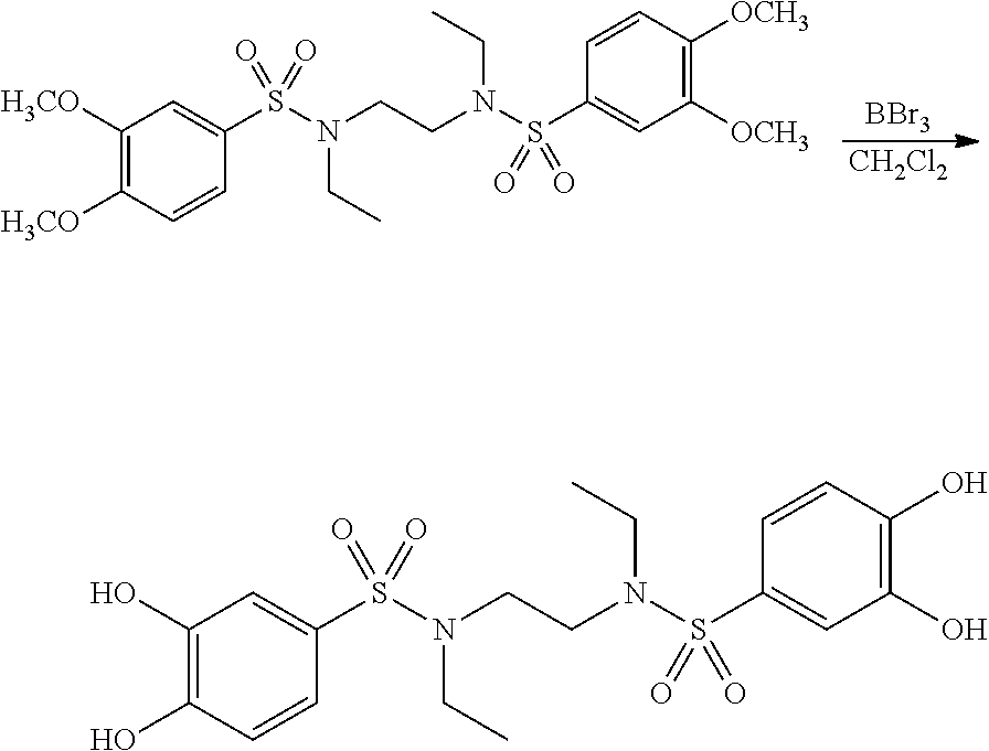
[BBr3].[CH2Cl2].C1([H3CO])=C([H3CO])C=CC(S(=O)(=O)N(CCN(S(C2=CC([OCH3])=C([OCH3])C=C2)(=O)=O)CC)CC)=C1.C1(O)=C(O)C=CC(S(=O)(=O)N(CCN(S(C2=CC(O)=C(O)C=C2)(=O)=O)CC)CC)=C1
